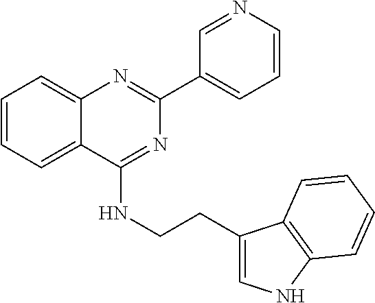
C1(C2=CC=CN=C2)=NC2=CC=CC=C2C(NCCC2=CNC3=C2C=CC=C3)=N1
